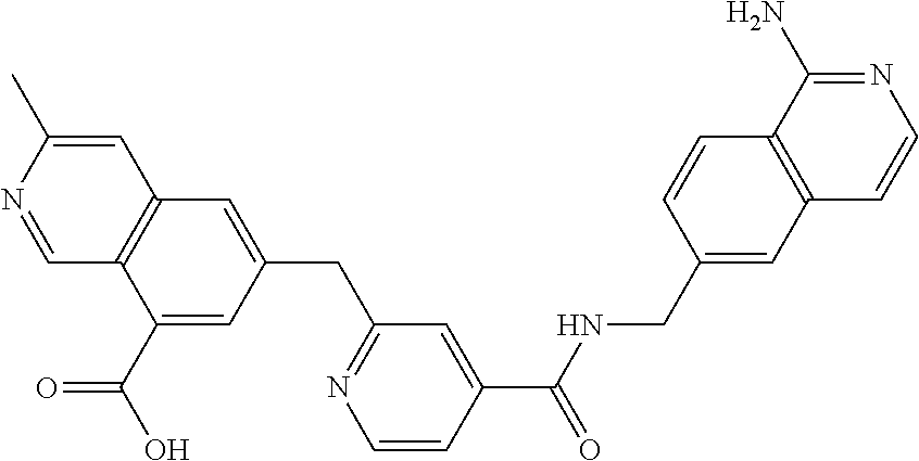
N(CC1=CC2=C(C=C1)C(N)=NC=C2)C(C1=CC(CC2=CC3=C(C(C(=O)O)=C2)C=NC(C)=C3)=NC=C1)=O
